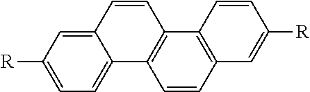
C1=CC2=C(C3=CC=C([R])C=C13)C=CC1=C2C=CC([R])=C1
